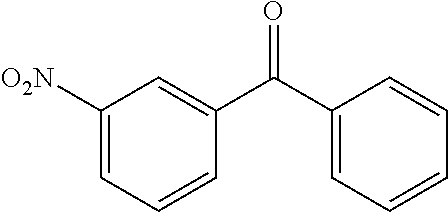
C1([O2N])=CC=CC(C(C2=CC=CC=C2)=O)=C1
